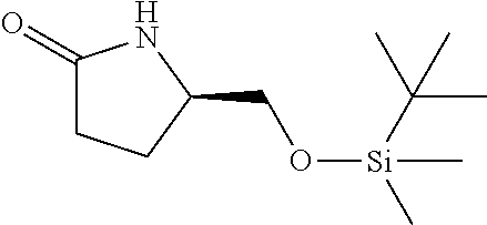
C1(=O)CCC(CO[Si](C(C)(C)C)(C)C)N1
